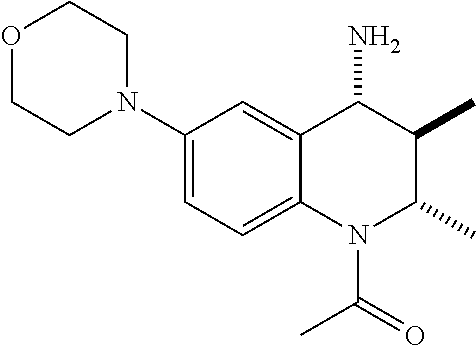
C1(N2CCOCC2)=CC=C2C(=C1)C(N)C(C)C(C)N2C(C)=O
